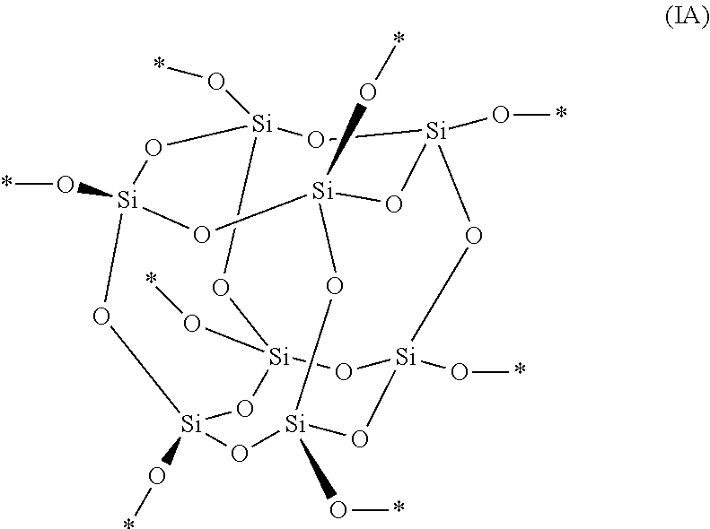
[Si]12(O*)O[Si]3(O*)O[Si]4(O*)O[Si](O*)(O1)O[Si]1(O*)O[Si](O*)(O2)O[Si](O*)(O3)O[Si](O*)(O1)O4
